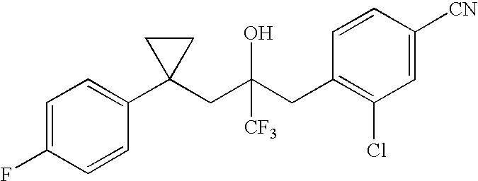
C1=CC(C2(CC(CC3=C(Cl)C=C([CN])C=C3)([CF3])O)CC2)=CC=C1F
